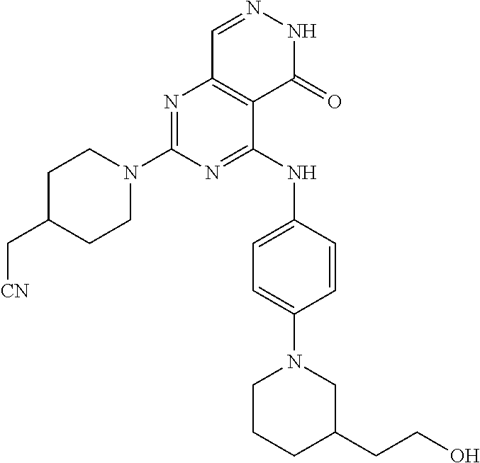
N1=C(N2CCC(C[CN])CC2)N=C(NC2=CC=C(N3CCCC(CCO)C3)C=C2)C2=C1C=NNC2=O
